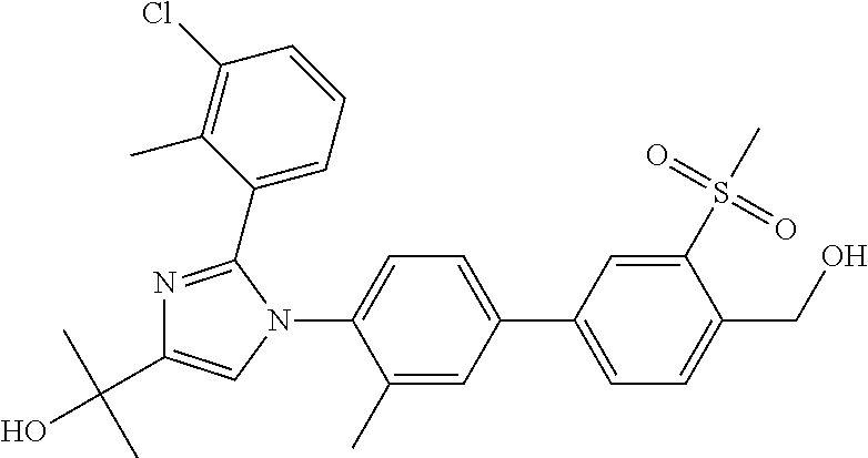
C1(C)=CC(C2=CC=C(CO)C(S(=O)(=O)C)=C2)=CC=C1N1C(C2=CC=CC(Cl)=C2C)=NC(C(C)(C)O)=C1
